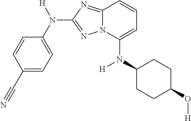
C1=CC(C#N)=CC=C1N([H])C1=NN2C(=N1)C=CC=C2N(C1CCC(O[H])CC1)[H]
